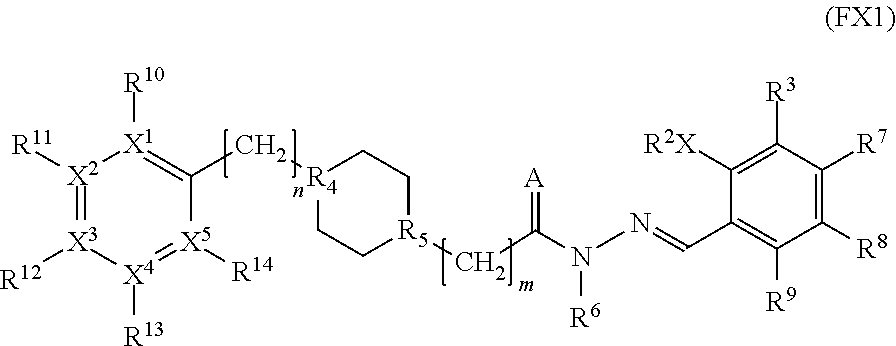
C([R4]1CC[R5](CC(N([R6])N=CC2=C([R9])C([R8])=C([R7])C([R3])=C2[R2X])=[A])CC1)C1=[X1]([R10])[X2]([R11])=[X3]([R12])[X4]([R13])=[X5]1[R14]
